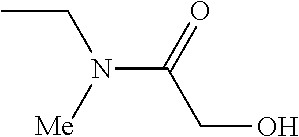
CCN(C(=O)CO)[Me]
